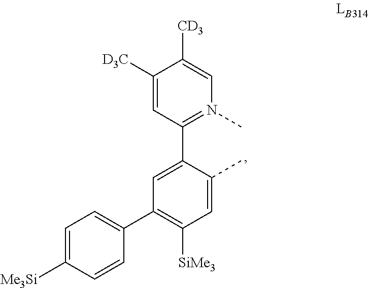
C1(C2=CC=C([Me3Si])C=C2)=C([SiMe3])C=C(C)C(C2=N(C)C=C([CD3])C([D3C])=C2)=C1
